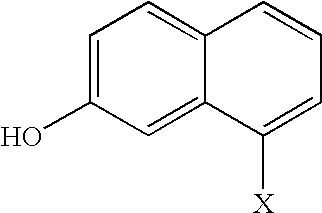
C1=C(O)C=C2C(=C1)C=CC=C2[X]
